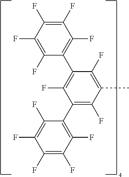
C1(F)=C(F)C(F)=C(C2=C(F)C(C)=C(F)C(C3=C(F)C(F)=C(F)C(F)=C3F)=C2F)C(F)=C1F
